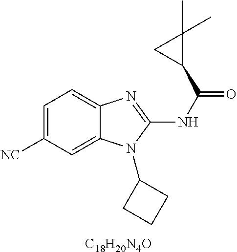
[C18H20N4O].C1=C([NC])C=C2C(=C1)N=C(NC(=O)C1C(C)(C)C1)N2C1CCC1
